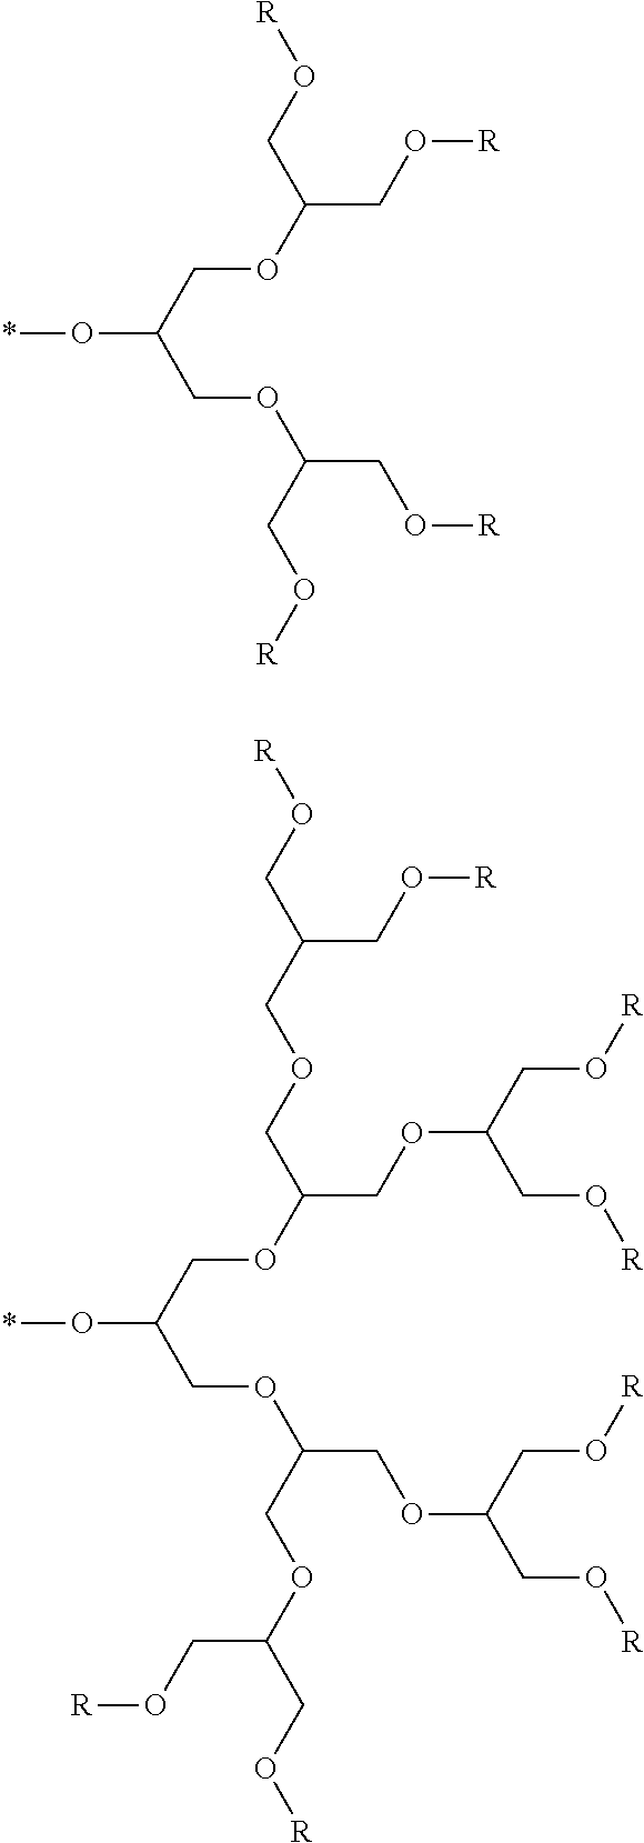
*OC(COC(CO[R])CO[R])COC(CO[R])CO[R].*OC(COC(COC(CO[R])CO[R])COCC(CO[R])CO[R])COC(COC(CO[R])CO[R])COC(CO[R])CO[R]
